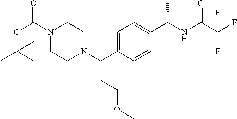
C1=C(C(N2CCN(C(OC(C)(C)C)=O)CC2)CCOC)C=CC(C(NC(C(F)(F)F)=O)C)=C1
